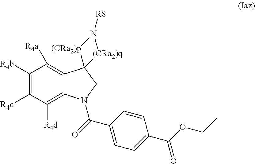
C1([R4b])=C([R4c])C([R4d])=C2C(=C1[R4a])C1(CN2C(=O)C2=CC=C(C(OCC)=O)C=C2)[(CRa2)p]N([R8])[(CRa2)q]1
